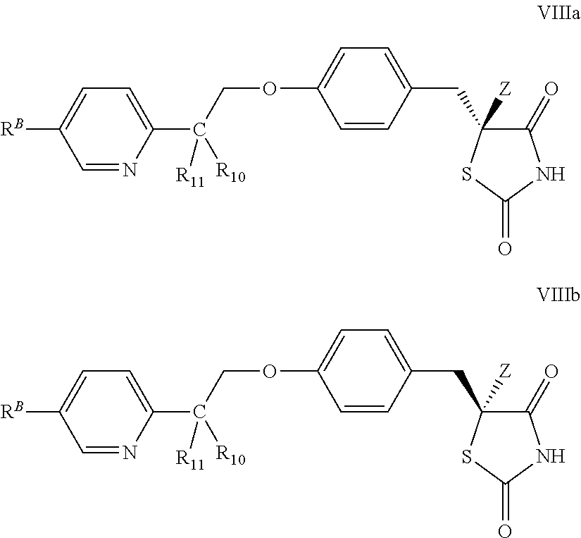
C1(C([R11])([R10])COC2=CC=C(CC3([Z])C(=O)NC(=O)S3)C=C2)=CC=C([RB])C=N1.C1(C([R11])([R10])COC2=CC=C(CC3([Z])C(=O)NC(=O)S3)C=C2)=CC=C([RB])C=N1
